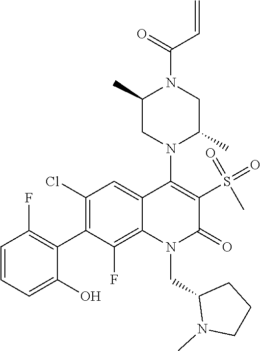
N1(CC2N(C)CCC2)C(=O)C(S(=O)(=O)C)=C(N2C(C)CN(C(=O)C=C)C(C)C2)C2=CC(Cl)=C(C3=C(F)C=CC=C3O)C(F)=C12
